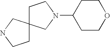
C1COCCC1N1CCC2(C1)CCNC2
